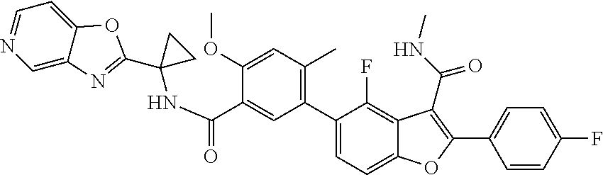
C(C1=CC(C2=CC=C3C(=C2F)C(C(=O)NC)=C(C2=CC=C(F)C=C2)O3)=C(C)C=C1OC)(=O)NC1(C2=NC3=CN=CC=C3O2)CC1
